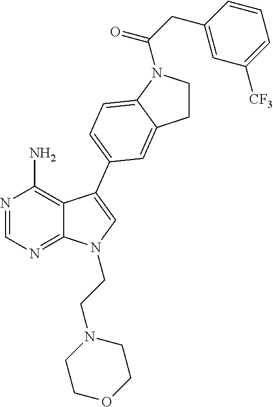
N1=CN=C2C(=C1N)C(C1=CC=C3N(C(CC4=CC([CF3])=CC=C4)=O)CCC3=C1)=CN2CCN1CCOCC1
